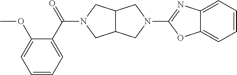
C12C(CN(C3=NC4=CC=CC=C4O3)C1)CN(C(C1=CC=CC=C1OC)=O)C2
